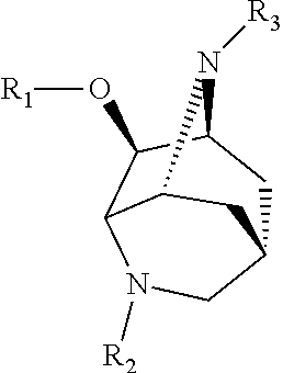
C12CC3C(O[R1])C(N([R2])C1)C(N3[R3])C2
